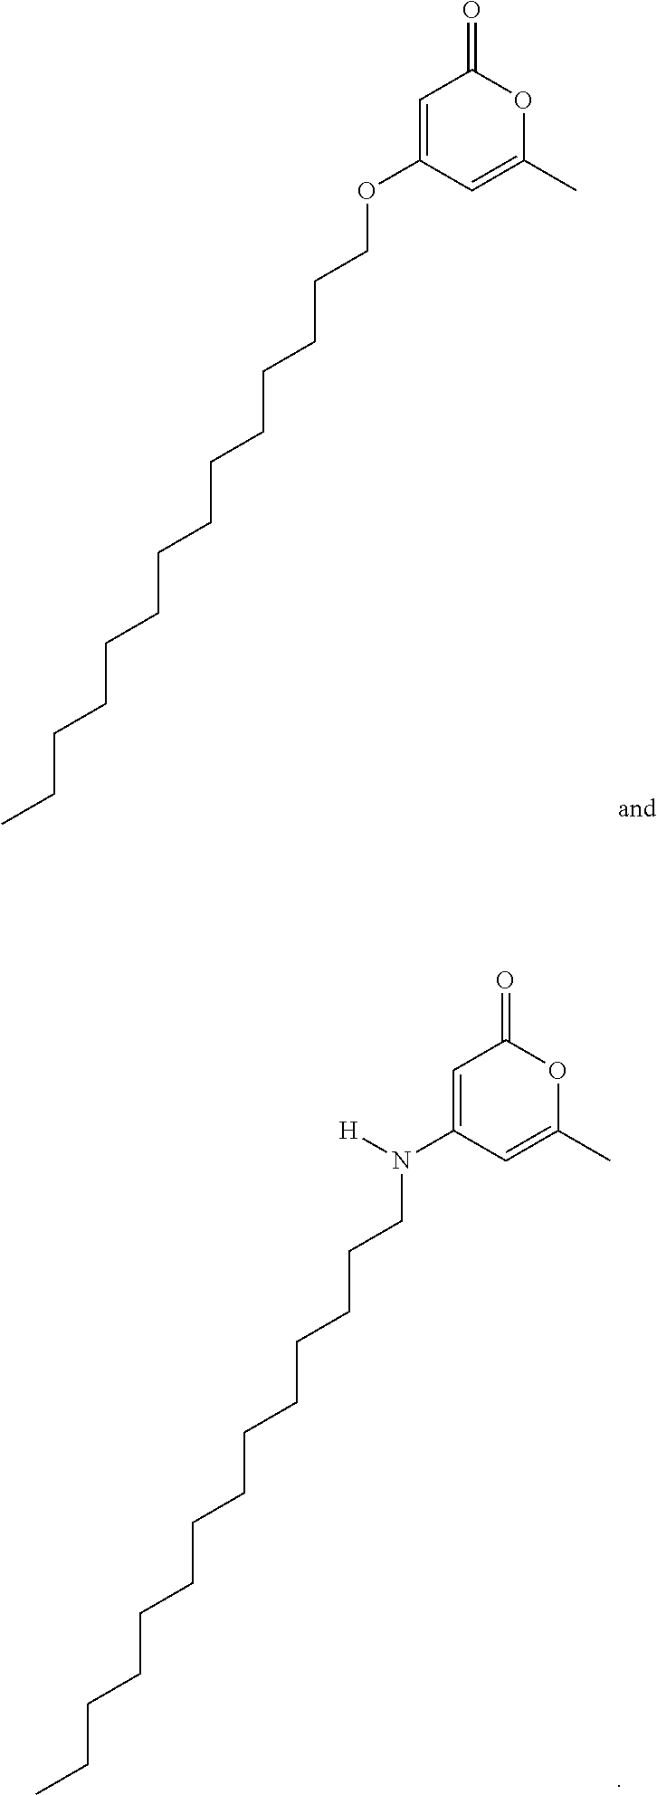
C1=C(OCCCCCCCCCCCCCC)C=C(C)OC1=O.C1=C(N(CCCCCCCCCCCCCC)[H])C=C(C)OC1=O
